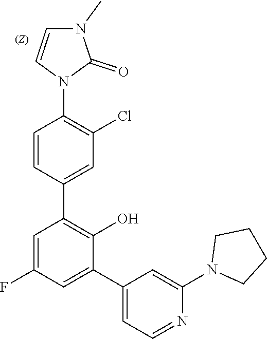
C1CN(C2=CC(C3=CC(F)=CC(C4=CC(Cl)=C(N5C=CN(C)C5=O)C=C4)=C3O)=CC=N2)CC1
